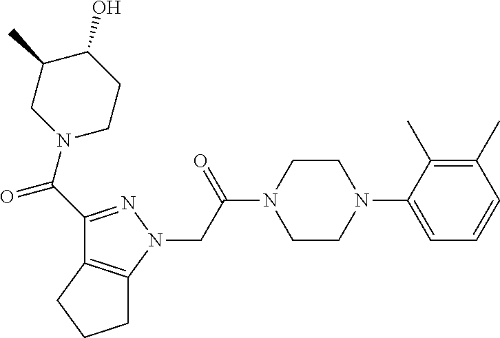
C(C(N1CCN(C2=CC=CC(C)=C2C)CC1)=O)N1N=C(C(=O)N2CCC(O)C(C)C2)C2=C1CCC2
